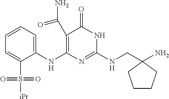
C1(C(N)=O)=C(NC2=CC=CC=C2S([iPr])(=O)=O)N=C(NCC2(N)CCCC2)NC1=O
